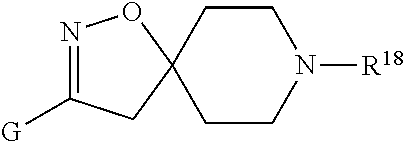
C1CC2(CCN1[R18])ON=C([G])C2
